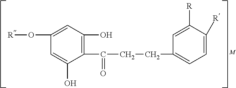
C1=C(O[R])C=C(O)C(C(=O)CCC2=CC=C([R])C([R])=C2)=C1O
